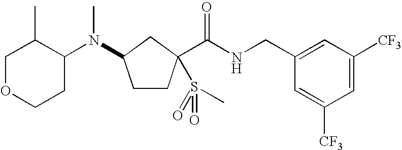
C1CC(C(NCC2=CC([CF3])=CC([CF3])=C2)=O)(S(=O)(=O)C)CC1N(C1C(C)COCC1)C
